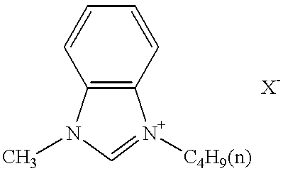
C12=C(C=CC=C1)[N+]([C4H9(n)])=CN2C
